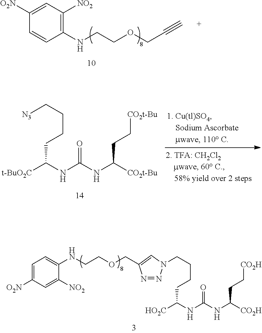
[HO2C]C(NC(NC([CO2H])CC[CO2H])=O)CCCCN1N=NC(COCCNC2=CC=C([O2N])C=C2[NO2])=C1.C(COCC#C)NC1=C([NO2])C=C([O2N])C=C1.[t-BuO2C]C(NC(NC([CO2t-Bu])CC[CO2t-Bu])=O)CCCC[N3]
